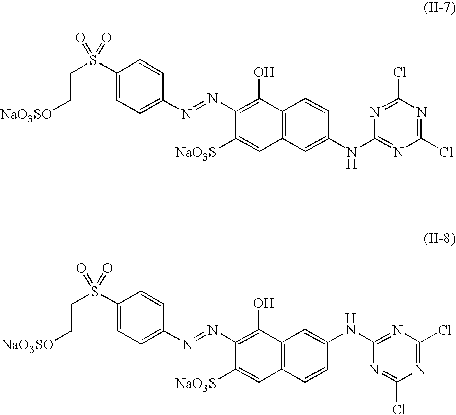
C12=C(C=C(NC3=NC(Cl)=NC(Cl)=N3)C=C1)C=C([NaO3S])C(N=NC1=CC=C(S(CC[NaO3SO])(=O)=O)C=C1)=C2O.C12=C(C=CC(NC3=NC(Cl)=NC(Cl)=N3)=C1)C=C([NaO3S])C(N=NC1=CC=C(S(CC[NaO3SO])(=O)=O)C=C1)=C2O
